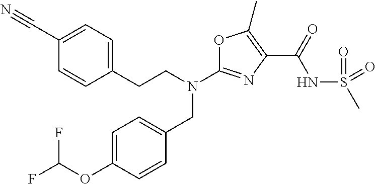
N(C1=NC(C(=O)NS(=O)(=O)C)=C(C)O1)(CC1=CC=C(OC(F)F)C=C1)CCC1=CC=C(C#N)C=C1
